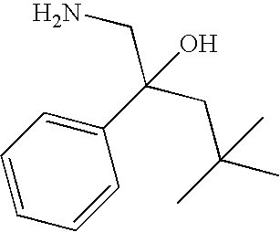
C1(C(CC(C)(C)C)(CN)O)=CC=CC=C1
